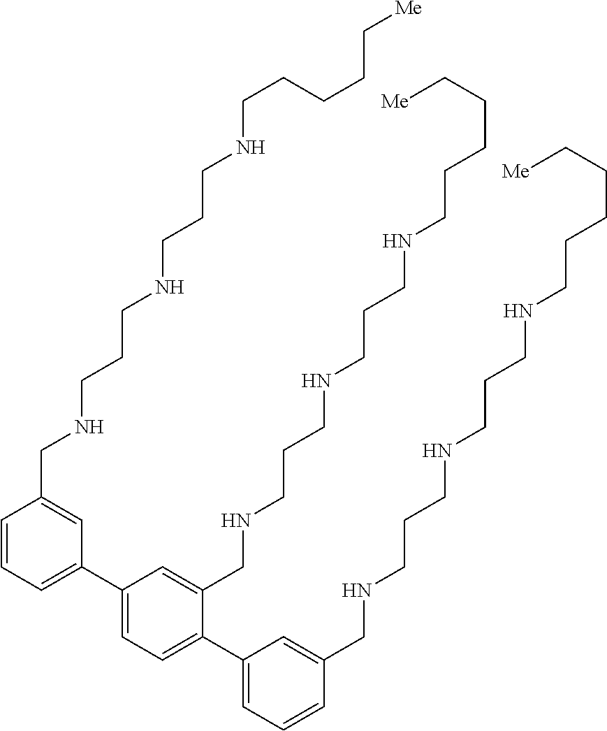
C1=CC=C(C2=CC=C(C3=CC=CC(CNCCCNCCCNCCCCC[Me])=C3)C(CNCCCNCCCNCCCCC[Me])=C2)C=C1CNCCCNCCCNCCCCC[Me]
